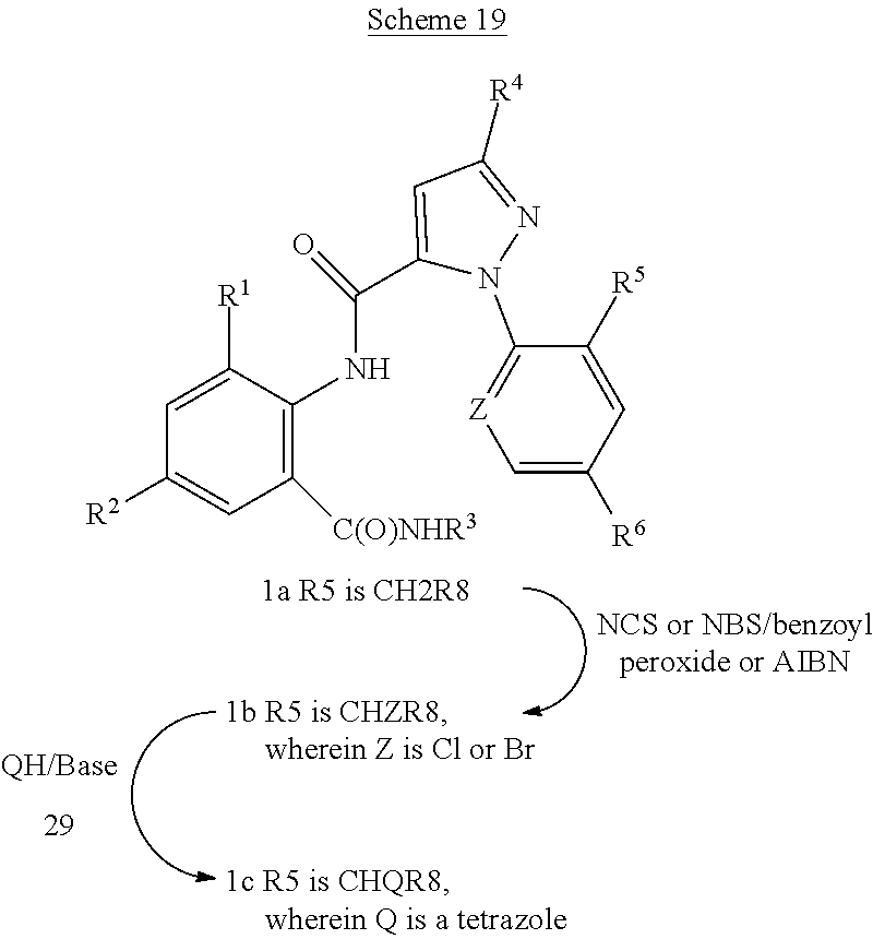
C1([C(O)NHR3])=C(NC(=O)C2=CC([R4])=NN2C2=[Z]C=C([R6])C=C2[R5])C([R1])=CC([R2])=C1
